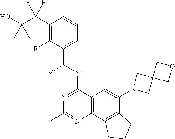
C12=C(C3=C(C(N4CC5(C4)COC5)=C1)CCC3)N=C(C)N=C2NC(C1=CC=CC(C(C(O)(C)C)(F)F)=C1F)C
